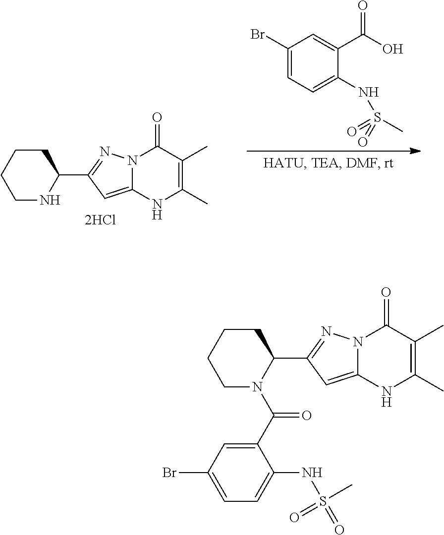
C1(Br)=CC=C(NS(=O)(C)=O)C(C(O)=O)=C1.C1CCCNC1C1=NN2C(=C1)NC(C)=C(C)C2=O.C1CCCN(C(C2=CC(Br)=CC=C2NS(=O)(=O)C)=O)C1C1=NN2C(=C1)NC(C)=C(C)C2=O
